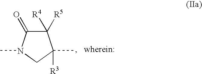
C1([R5])([R4])C(=O)N(C)CC1(C)[R3]
